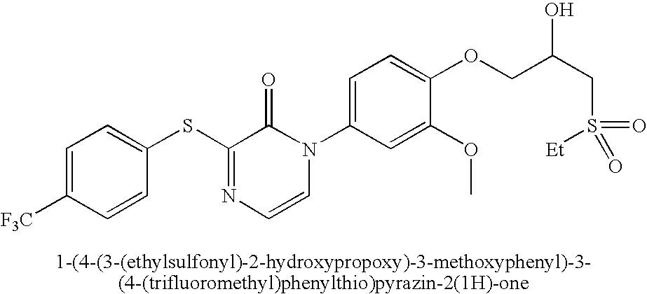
S(C1=NC=CN(C2=CC=C(OCC(CS([Et])(=O)=O)O)C(OC)=C2)C1=O)C1=CC=C([F3C])C=C1
